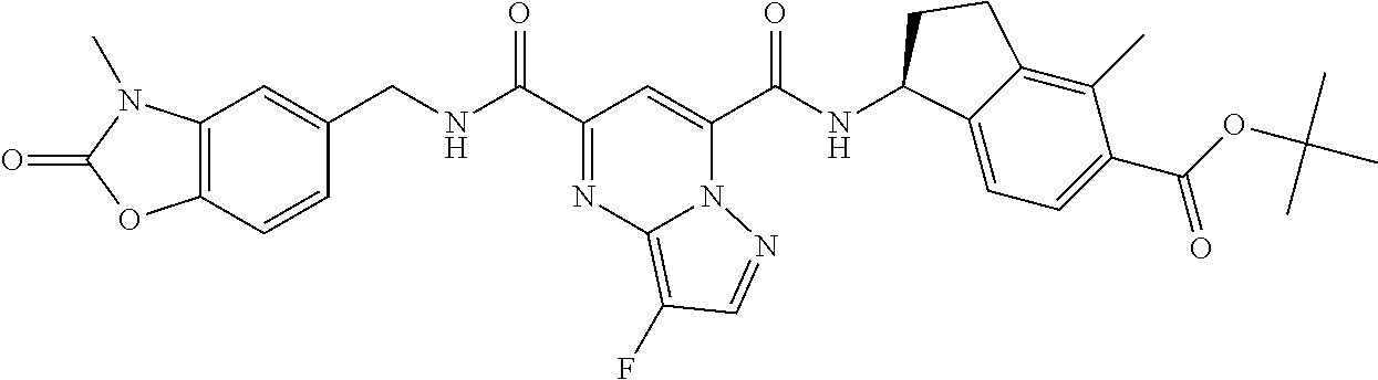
C12=C(C=CC(CNC(C3=NC4=C(F)C=NN4C(C(NC4C5=CC=C(C(=O)OC(C)(C)C)C(C)=C5CC4)=O)=C3)=O)=C1)OC(=O)N2C
